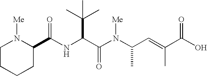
N(C(C(N(C(C=C(C(O)=O)C)C)[Me])=O)C(C)(C)C)C(=O)C1N([Me])CCCC1
